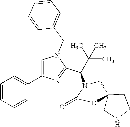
N1(CC2=CC=CC=C2)C=C(C2=CC=CC=C2)N=C1C(N1CC2(CNCC2)OC1=O)C(C)(C)C
